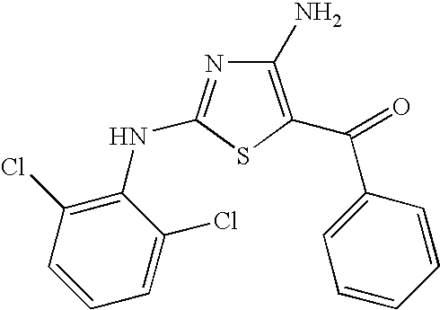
C1(N)=C(C(=O)C2=CC=CC=C2)SC(NC2=C(Cl)C=CC=C2Cl)=N1
